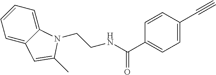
C1=C2C(=CC=C1)N(CCNC(C1=CC=C(C#C)C=C1)=O)C(C)=C2
